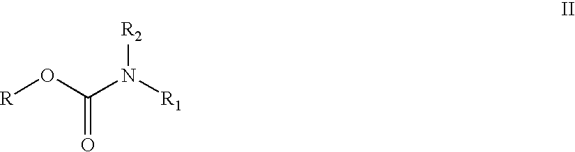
[R]OC(N([R1])[R2])=O
